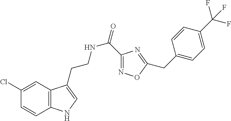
C12=C(C=C(Cl)C=C1)C(CCNC(=O)C1=NOC(CC3=CC=C(C(F)(F)F)C=C3)=N1)=CN2
